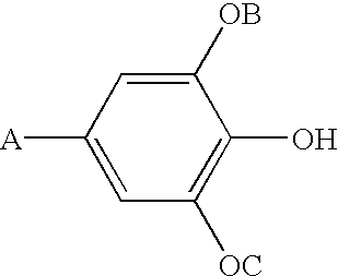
C1=C([A])C=C([OB])C(O)=C1[OC]
